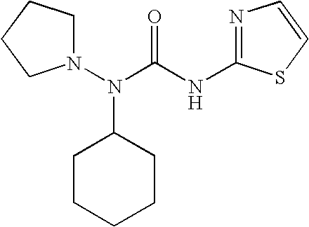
N(C(NC1=NC=CS1)=O)(C1CCCCC1)N1CCCC1
